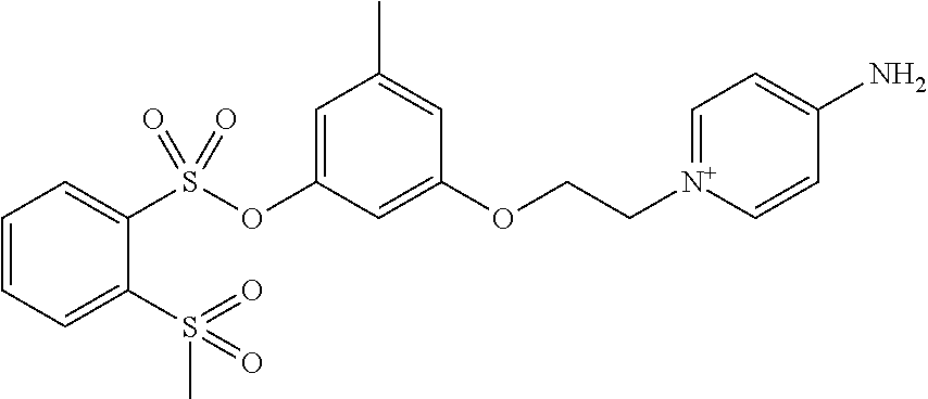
C1=CC=C(S(=O)(C)=O)C(S(OC2=CC(C)=CC(OCC[N+]3=CC=C(N)C=C3)=C2)(=O)=O)=C1
